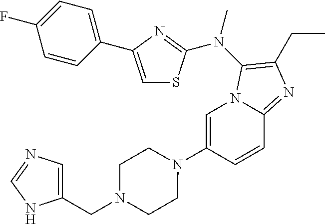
C1=C(N2CCN(CC3=CN=CN3)CC2)C=CC2=NC(CC)=C(N(C)C3=NC(C4=CC=C(F)C=C4)=CS3)N12
